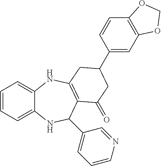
C1=CC=C2C(=C1)NC1=C(C(=O)CC(C3=CC4=C(C=C3)OCO4)C1)C(C1=CC=CN=C1)N2
